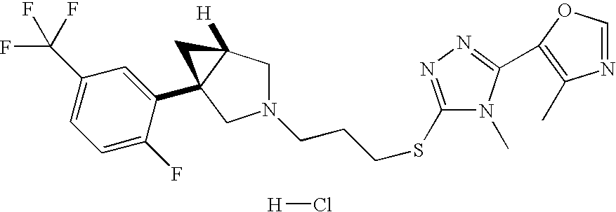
N1(CCCSC2=NN=C(C3=C(C)N=CO3)N2C)CC2([H])C(C3=CC(C(F)(F)F)=CC=C3F)(C1)C2.[H]Cl
